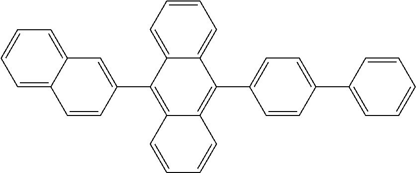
C1=C2C(=CC=C1)C=C(C1=C3C(=C(C4=CC=C(C5=CC=CC=C5)C=C4)C4=CC=CC=C14)C=CC=C3)C=C2
